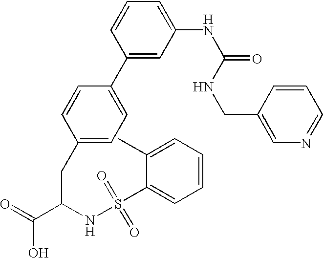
C1(CC(C(=O)O)NS(C2=CC=CC=C2C)(=O)=O)=CC=C(C2=CC(NC(=O)NCC3=CN=CC=C3)=CC=C2)C=C1
